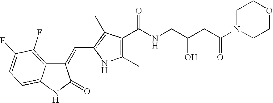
C1(=CC2=C(C)C(C(NCC(CC(N3CCOCC3)=O)O)=O)=C(C)N2)C2=C(F)C(F)=CC=C2NC1=O
